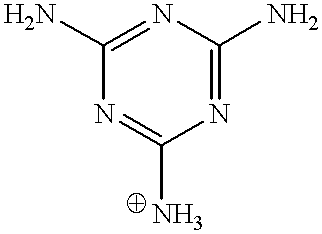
NC1=NC(N)=NC(N)=N1
